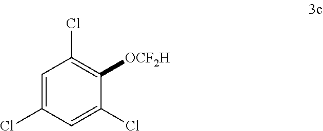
C1=C(Cl)C=C(Cl)C([OCF2H])=C1Cl
